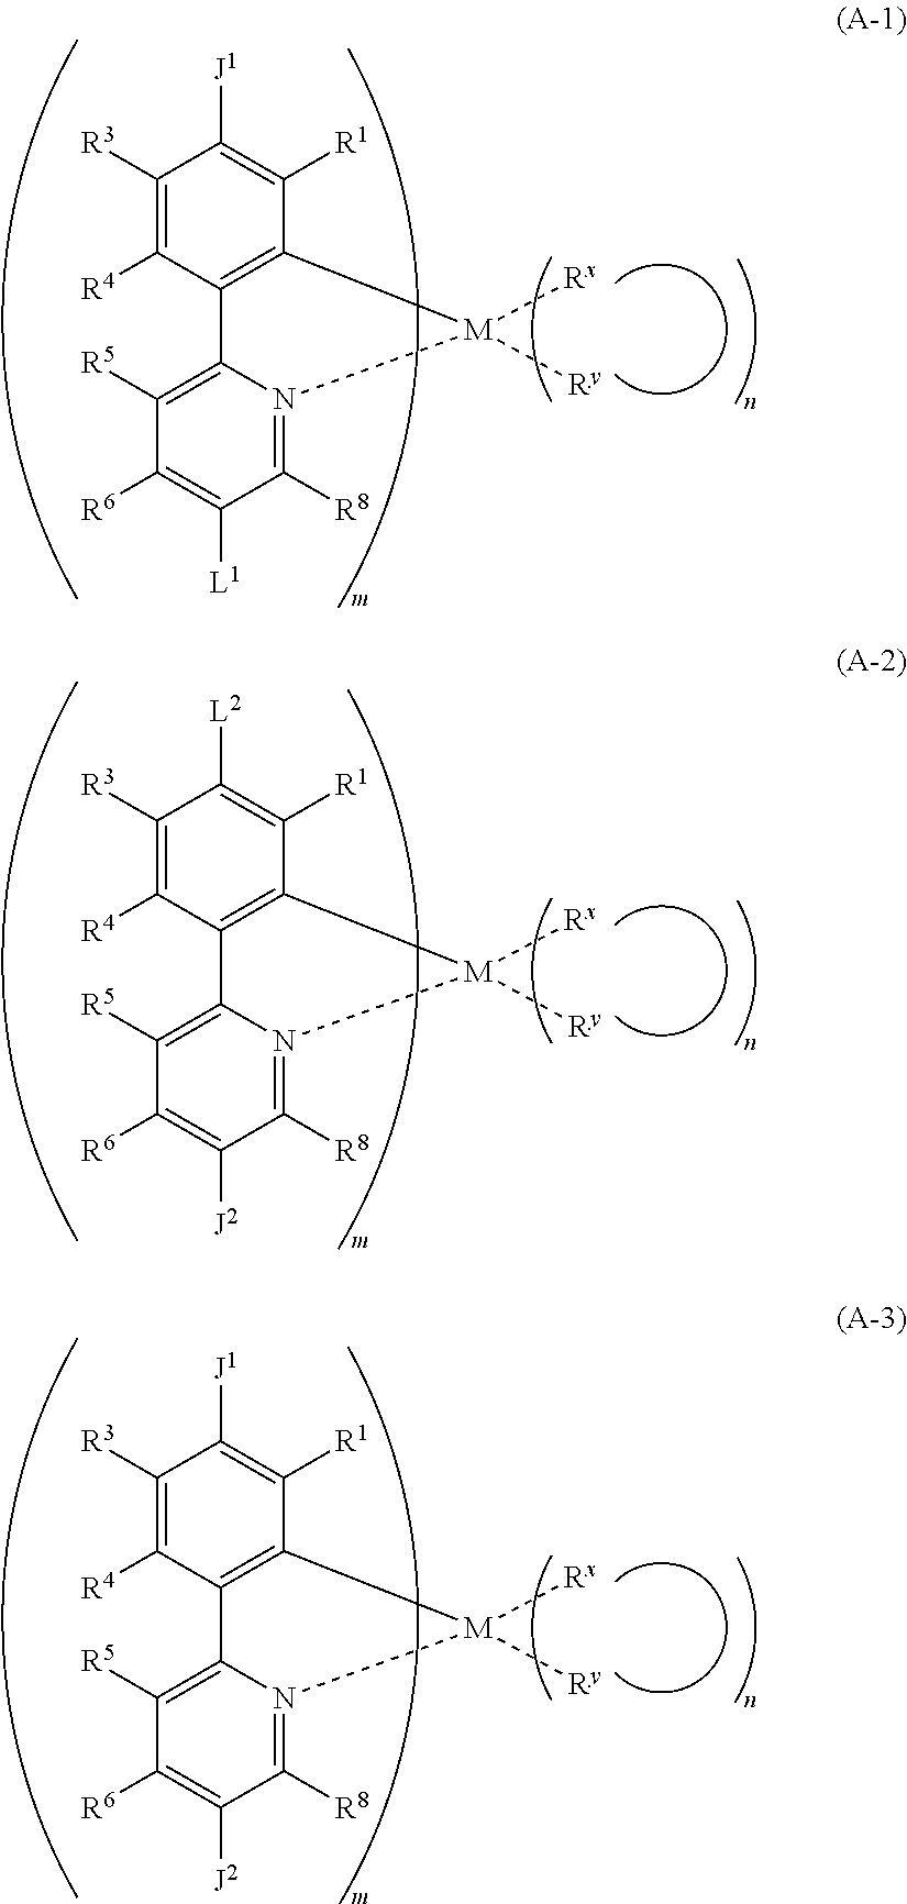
C1([R3])=C([R4])C2=C(C([R1])=C1[J1])[M]([Rx])([Ry])N1=C([R8])C([L1])=C([R6])C([R5])=C21.C1([R3])=C([R4])C2=C(C([R1])=C1[L2])[M]([Rx])([Ry])N1=C([R8])C([J2])=C([R6])C([R5])=C21.C1([R3])=C([R4])C2=C(C([R1])=C1[J1])[M]([Rx])([Ry])N1=C([R8])C([J2])=C([R6])C([R5])=C21
